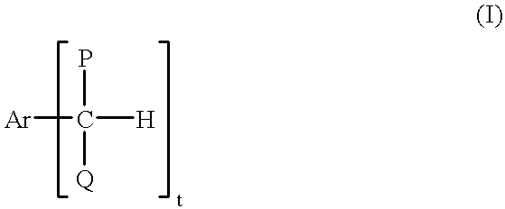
[Ar]C([H])(P)[Q]
